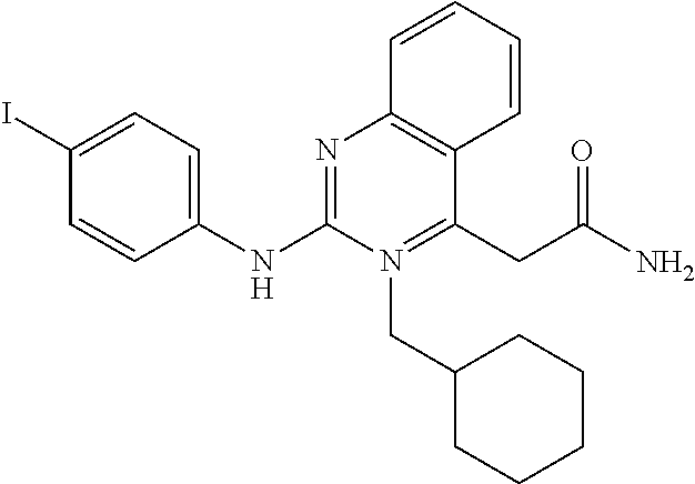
C1(NC2=NC3=C(C(CC(N)=O)=N2CC2CCCCC2)C=CC=C3)=CC=C(I)C=C1
